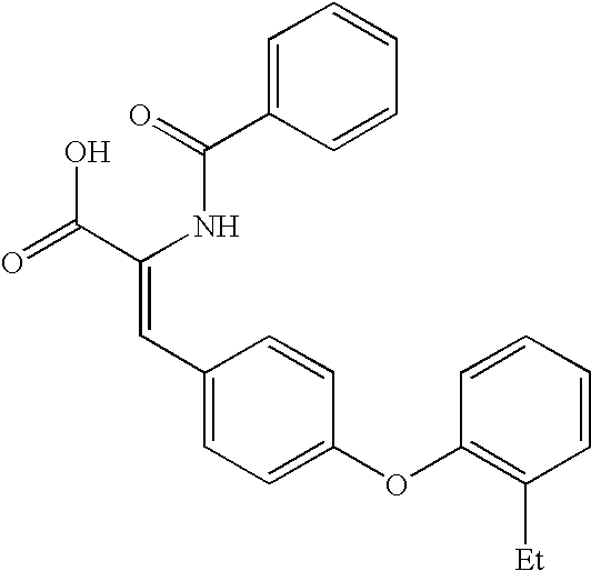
C1=C(C(=O)NC(C(=O)O)=CC2=CC=C(OC3=C([Et])C=CC=C3)C=C2)C=CC=C1
